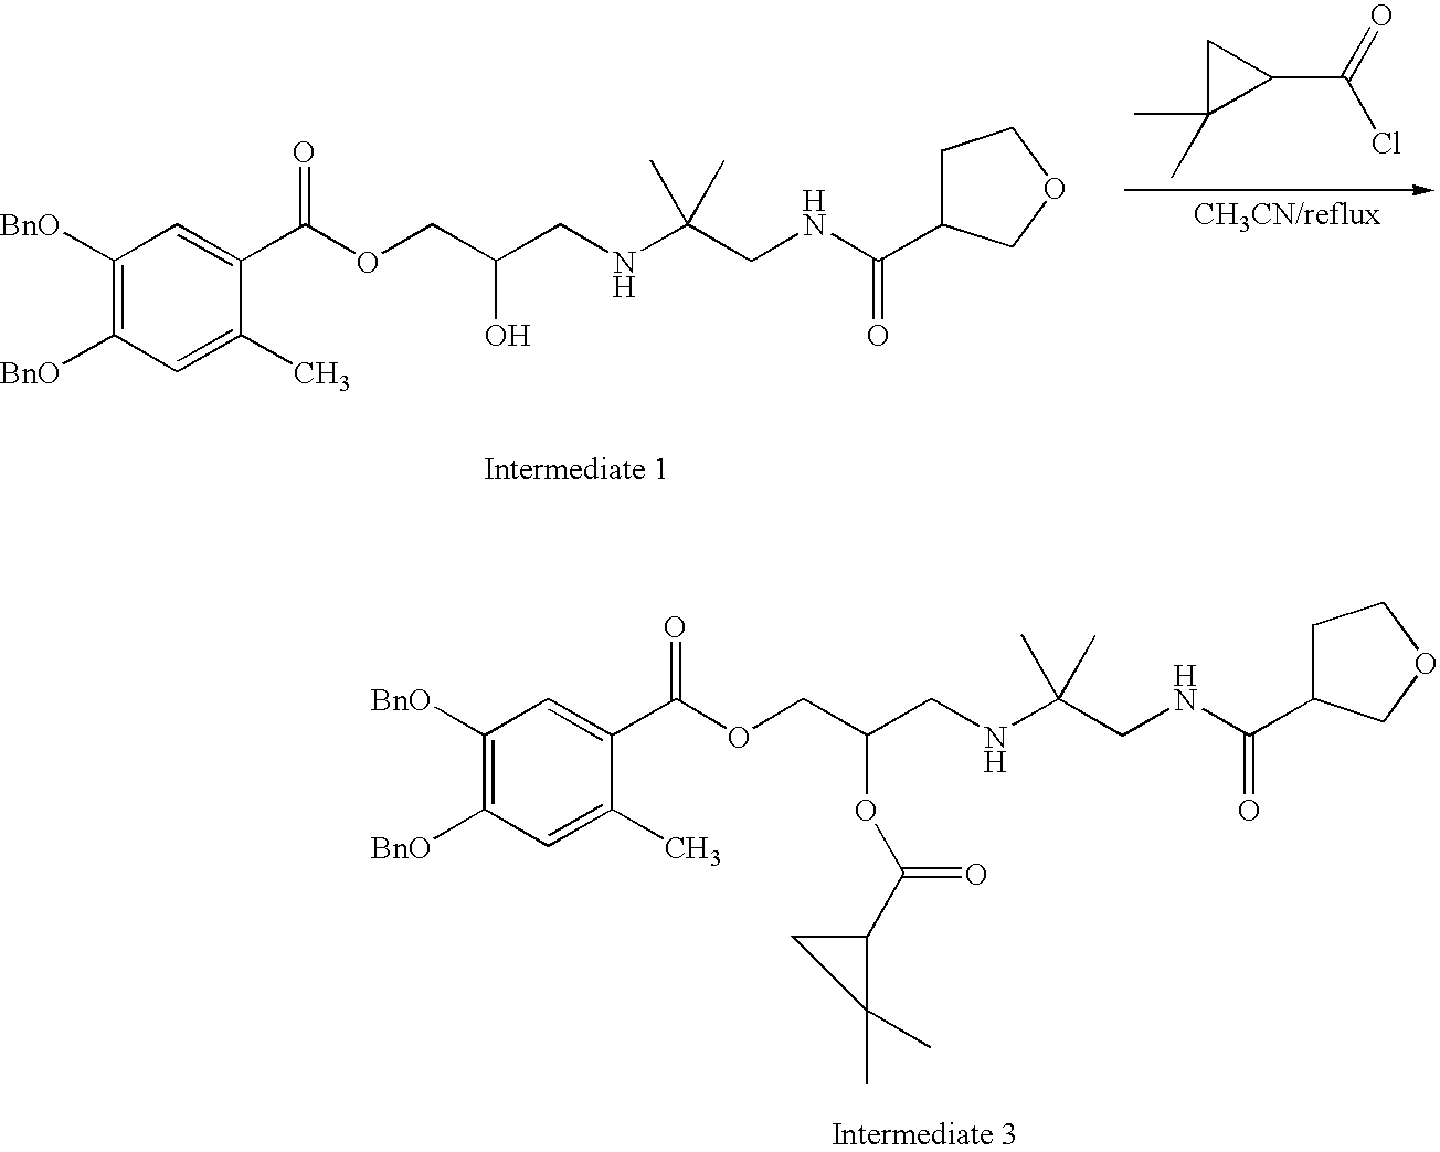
C1([BnO])=C([BnO])C=C(C)C(C(OCC(CNC(CNC(=O)C2CCOC2)(C)C)O)=O)=C1.C1C(C)(C)C1C(=O)Cl.C1([BnO])=C([BnO])C=C(C)C(C(OCC(CNC(CNC(=O)C2CCOC2)(C)C)OC(=O)C2C(C)(C)C2)=O)=C1
